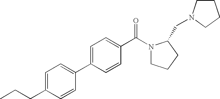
C1=C(C2=CC=C(CCC)C=C2)C=CC(C(N2CCCC2CN2CCCC2)=O)=C1
